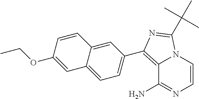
C1=CN2C(=C(C3=CC=C4C(=C3)C=CC(OCC)=C4)N=C2C(C)(C)C)C(N)=N1
